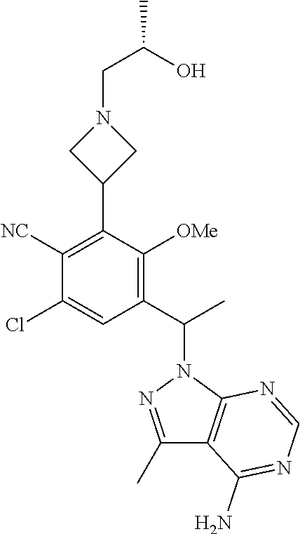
C1(Cl)=CC(C(N2N=C(C)C3=C2N=CN=C3N)C)=C([OMe])C(C2CN(CC(O)C)C2)=C1[NC]
